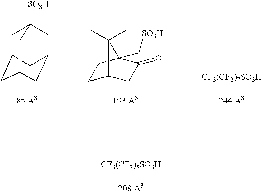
C1C2CC(=O)C(C[SO3H])(C1)C2(C)C.[CF3(CF2)7SO3H].C1C2CC3CC(CC1([SO3H])C3)C2.[CF3(CF2)5SO3H]
